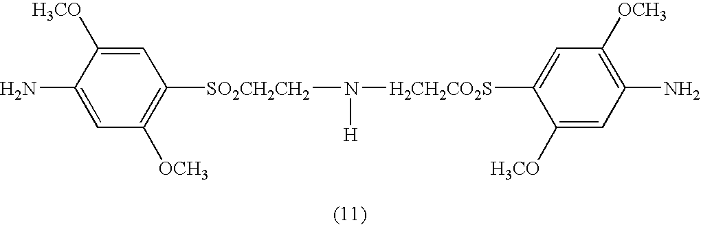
N([H])([H2CH2CO2S]C1=CC([OCH3])=C(N)C=C1[H3CO])[SO2CH2CH2]C1=C([OCH3])C=C(N)C([H3CO])=C1
